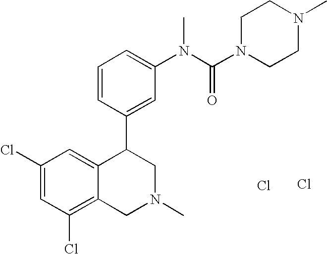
Cl.C1(Cl)=C2C(=CC(Cl)=C1)C(C1=CC(N(C(N3CCN(C)CC3)=O)C)=CC=C1)CN(C)C2.Cl
